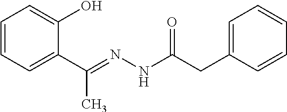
C1=CC=C(C(=NNC(CC2=CC=CC=C2)=O)C)C(O)=C1
